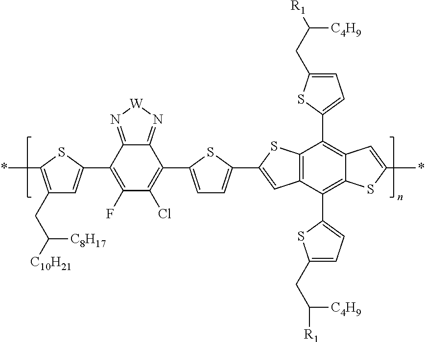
C1(CC([C10H21])[C8H17])=C(*)SC(C2=C(F)C(Cl)=C(C3=CC=C(C4=CC5=C(S4)C(C4=CC=C(CC([R1])[C4H9])S4)=C4C(=C5C5=CC=C(CC([R1])[C4H9])S5)SC(*)=C4)S3)C3=N[W]N=C23)=C1
